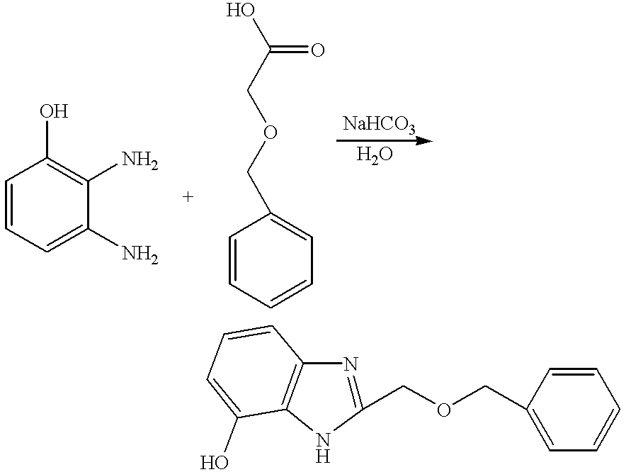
C1=CC=C(N)C(N)=C1O.C1(COCC(O)=O)=CC=CC=C1.C1(COCC2=CC=CC=C2)=NC2=C(N1)C(O)=CC=C2
